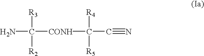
NC([R3])([R2])[CONH]C([R4])([R5])C#N
